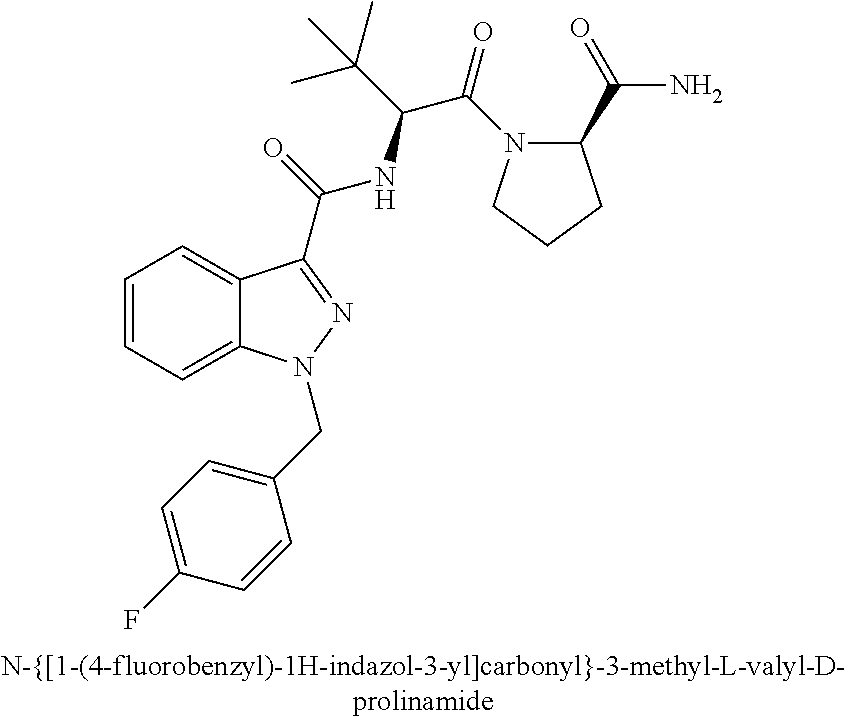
C1=CC=C2C(=C1)C(C(=O)NC(C(C)(C)C)C(=O)N1C(C(N)=O)CCC1)=NN2CC1=CC=C(F)C=C1
